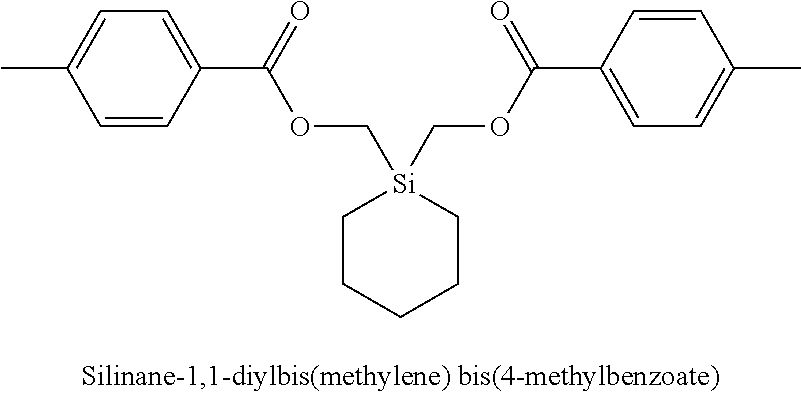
[Si]1(COC(C2=CC=C(C)C=C2)=O)(COC(C2=CC=C(C)C=C2)=O)CCCCC1
